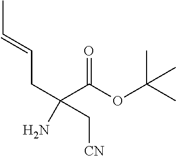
CC=CCC(C(OC(C)(C)C)=O)(N)C[CN]
